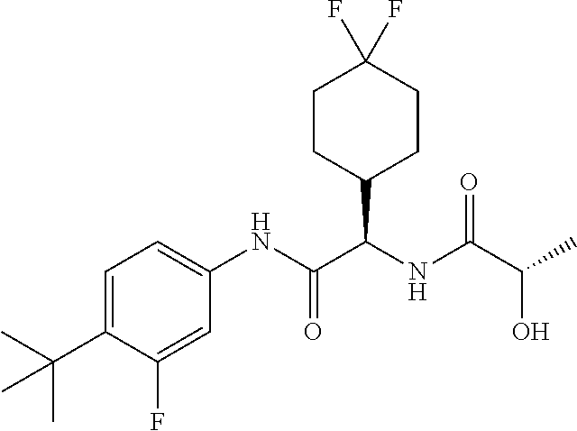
C1=C(C(C)(C)C)C(F)=CC(NC(C(NC(=O)C(O)C)C2CCC(F)(F)CC2)=O)=C1
